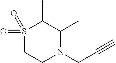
S1(=O)(=O)CCN(CC#C)C(C)C1C
